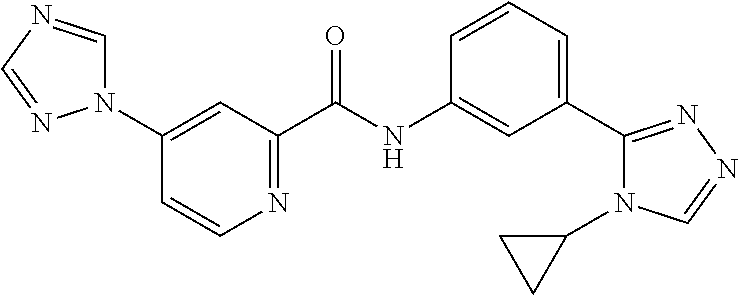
N1(C2=CC(C(=O)NC3=CC(C4=NN=CN4C4CC4)=CC=C3)=NC=C2)C=NC=N1
